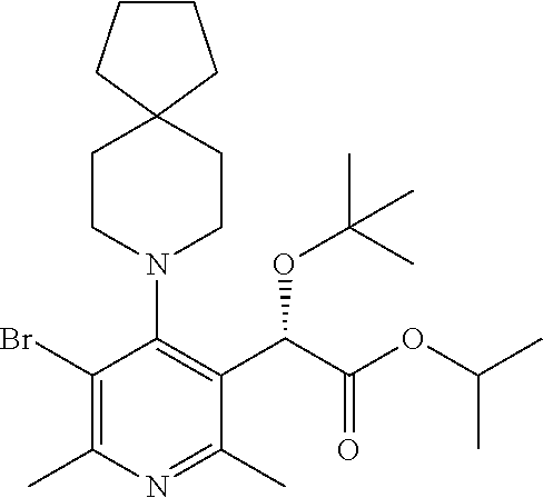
C1CCC2(C1)CCN(C1=C(C(C(OC(C)C)=O)OC(C)(C)C)C(C)=NC(C)=C1Br)CC2
